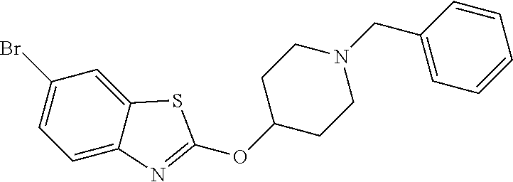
C1=C2C(=CC(Br)=C1)SC(OC1CCN(CC3=CC=CC=C3)CC1)=N2
